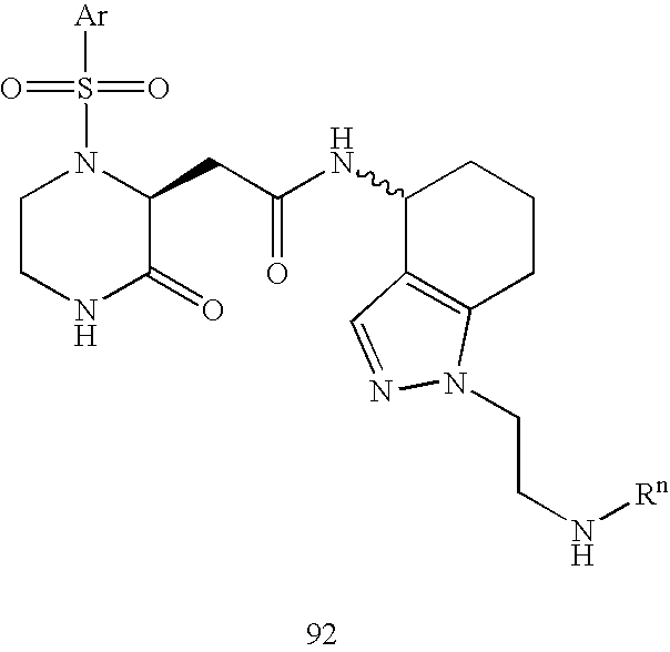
C1CNC(=O)C(CC(NC2C3=C(CCC2)N(CCN[Rn])N=C3)=O)N1S([Ar])(=O)=O
